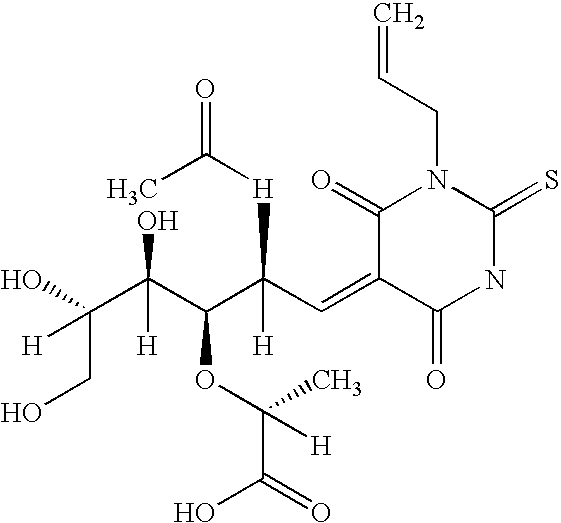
C(=C)CN1C(=O)C(=CC(C(C(C(O)(CO)[H])(O)[H])OC(C)(C(=O)O)[H])([H]C(C)=O)[H])C(=O)NC1=S
